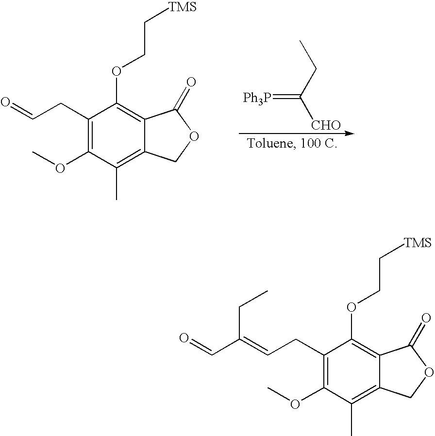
C1(CC=O)=C(OC)C(C)=C2C(=C1OCC[TMS])C(=O)OC2.CCC([CHO])=[Ph3P].C1(CC=C(C=O)CC)=C(OC)C(C)=C2C(=C1OCC[TMS])C(=O)OC2
